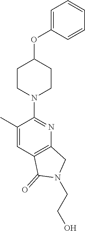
C1CN(C2=NC3=C(C=C2C)C(=O)N(CCO)C3)CCC1OC1=CC=CC=C1
